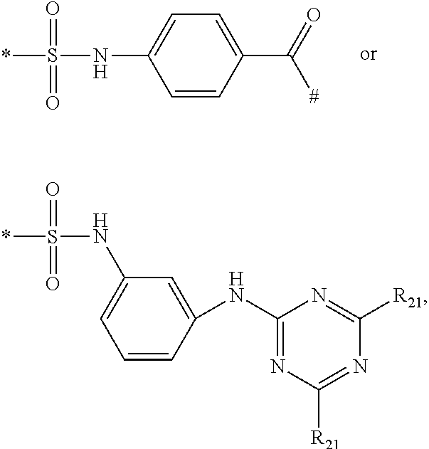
C1(NC2=CC(NS(*)(=O)=O)=CC=C2)=NC([R21])=NC([R21])=N1.C1=CC(C(=O)[#])=CC=C1NS(*)(=O)=O
